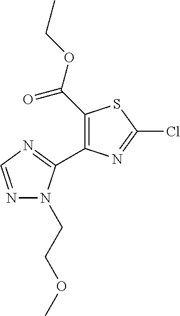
C1(C(=O)OCC)=C(C2=NC=NN2CCOC)N=C(Cl)S1
